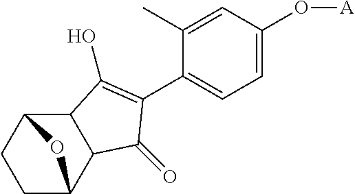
C1=C(O[A])C=C(C)C(C2=C(O)C3C(C4CCC3O4)C2=O)=C1
